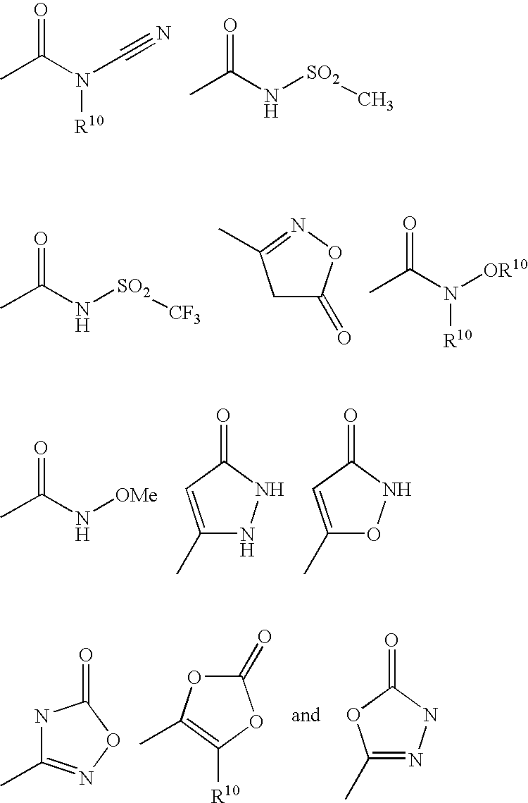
CC(N(C#N)[R10])=O.CC(N[SO2]C)=O.CC(N[SO2][CF3])=O.C1C(=O)ON=C1C.CC(N([OR10])[R10])=O.CC(N[OMe])=O.C1(C)=CC(=O)NN1.C1(C)=CC(=O)NO1.N1C(C)=NOC1=O.C1(=O)OC(C)=C([R10])O1.C1(C)=NNC(=O)O1
